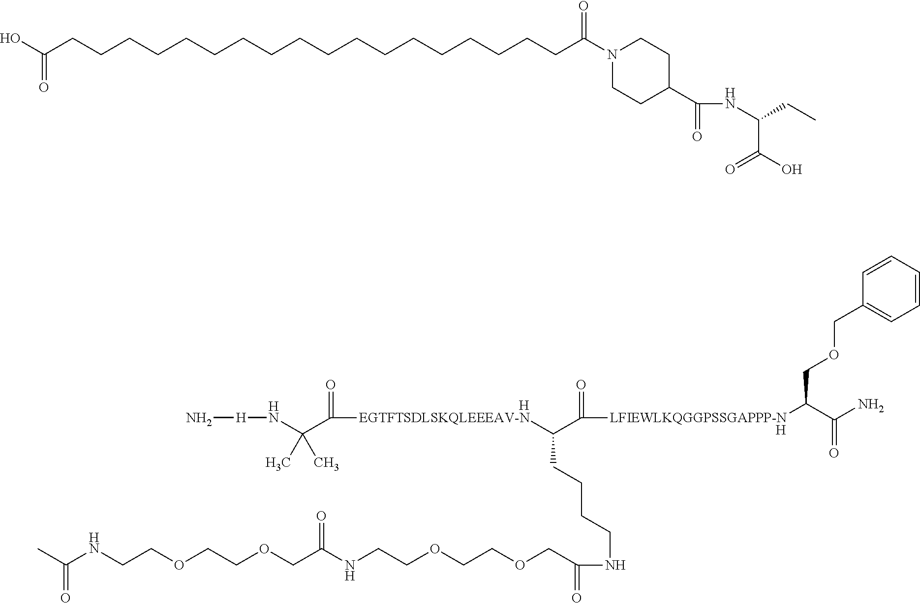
[H].[H].N[H]NC(C([EGTFTSDLSKQLEEEAV-N]C(C([LFIEWLKQGGPSSGAPPP-N]C(C(N)=O)COCC1=CC=CC=C1)=O)CCCCNC(COCCOCCNC(COCCOCCNC(C)=O)=O)=O)=O)(C)C.C(CCCCCCCCCCCCCCCCCCC(N1CCC(C(=O)NC(CC)C(O)=O)CC1)=O)(O)=O
